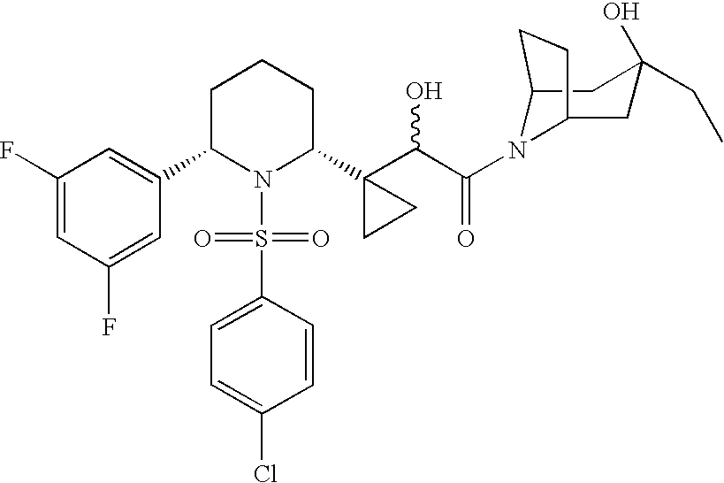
C12CC(O)(CC)CC(N1C(C(C1(C3N(S(=O)(=O)C4=CC=C(Cl)C=C4)C(C4=CC(F)=CC(F)=C4)CCC3)CC1)O)=O)CC2
